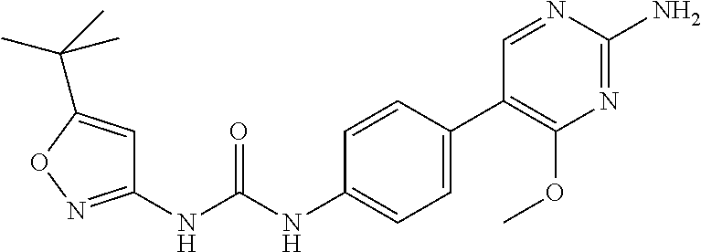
C1(NC(NC2=CC=C(C3=C(OC)N=C(N)N=C3)C=C2)=O)=NOC(C(C)(C)C)=C1
